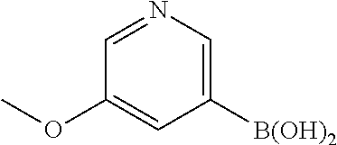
C1=NC=C([B(OH)2])C=C1OC
